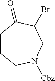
C1CCN([Cbz])CC(Br)C1=O
